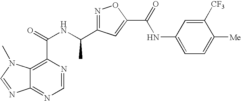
C12=NC=NC(C(=O)NC(C3=NOC(C(=O)NC4=CC=C([Me])C([CF3])=C4)=C3)C)=C1N(C)C=N2
